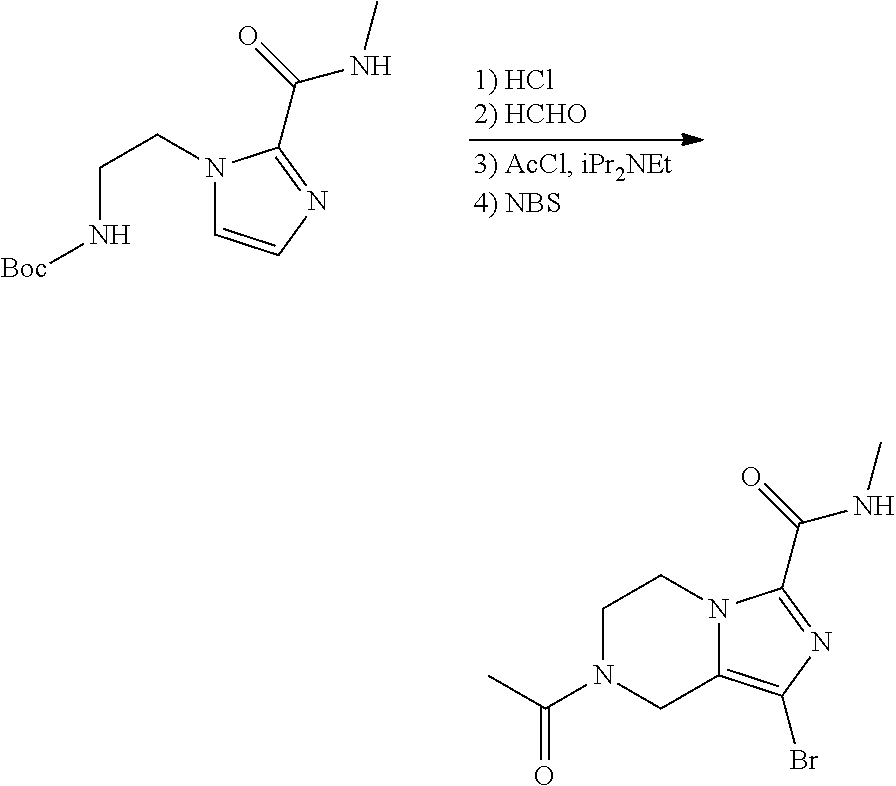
N1(CCN[Boc])C=CN=C1C(=O)NC.N12C(=C(Br)N=C1C(=O)NC)CN(C(C)=O)CC2
